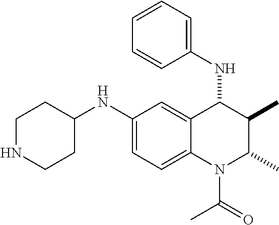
C1(NC2CCNCC2)=CC=C2C(=C1)C(NC1=CC=CC=C1)C(C)C(C)N2C(=O)C
